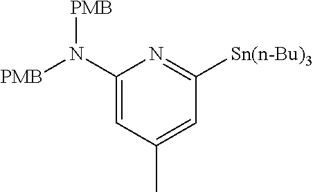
C1(N([PMB])[PMB])=CC(C)=CC([Sn(n-Bu)3])=N1
